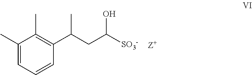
C1(C)=CC=CC(C(C)CC(O)[SO3-])=C1C
